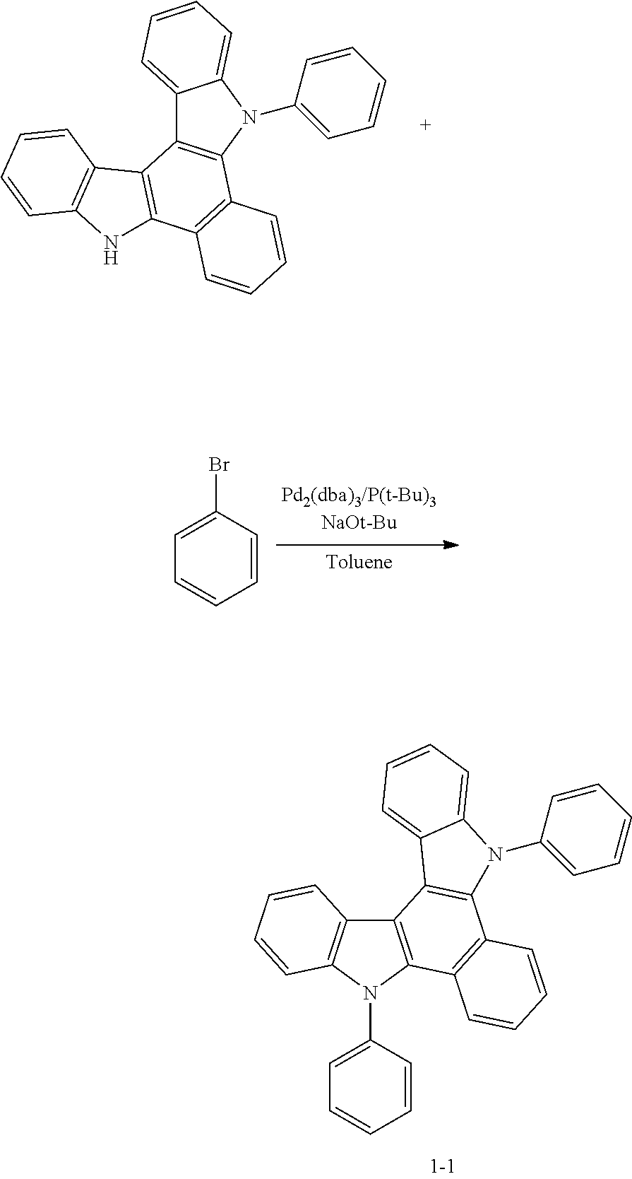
C12=CC=CC=C1N(C1=CC=CC=C1)C1=C2C2=C(C3=C1C=CC=C3)NC1=C2C=CC=C1.C1=C(Br)C=CC=C1.C12=C(N(C3=CC=CC=C3)C3=C1C=CC=C3)C1=C(C3=C2C2=CC=CC=C2N3C2=CC=CC=C2)C=CC=C1
